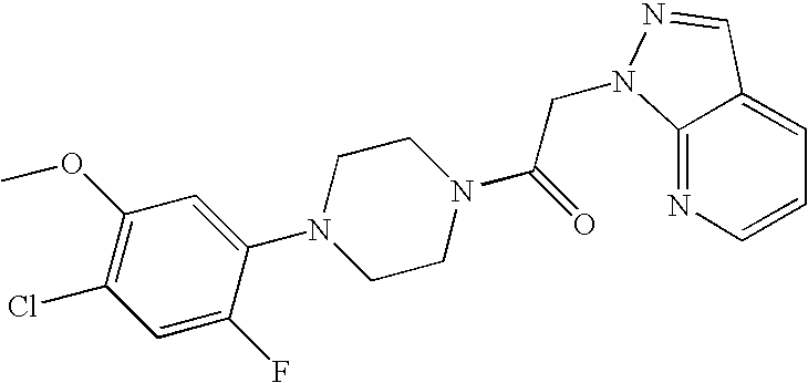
C1=C(F)C(N2CCN(C(=O)CN3C4=NC=CC=C4C=N3)CC2)=CC(OC)=C1Cl
